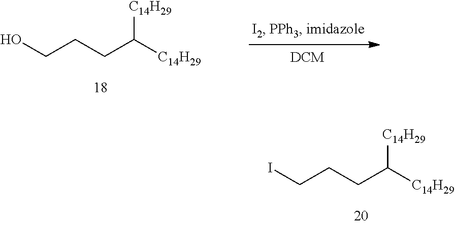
C(CCC([C14H29])[C14H29])O.C(CCC([C14H29])[C14H29])I
